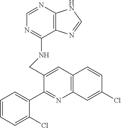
C1=NC2=C(C(NCC3=CC4=C(N=C3C3=CC=CC=C3Cl)C=C(Cl)C=C4)=N1)N=CN2
